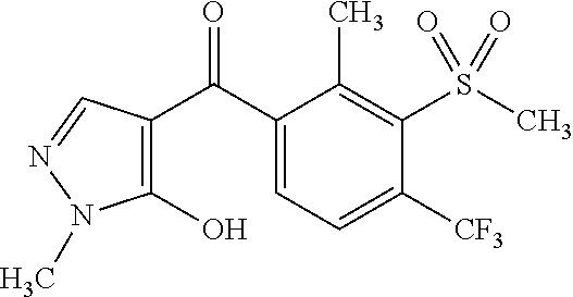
C1(C(C2=C(O)N(C)N=C2)=O)=CC=C([CF3])C(S(C)(=O)=O)=C1C
